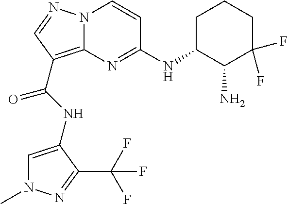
N(C(=O)C1=C2N(N=C1)C=CC(NC1C(N)C(F)(F)CCC1)=N2)C1=CN(C)N=C1C(F)(F)F
